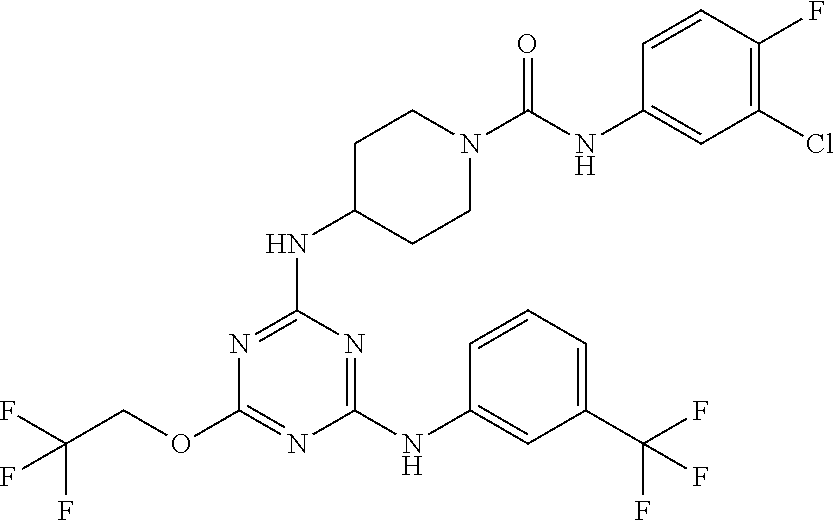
C1=CC=C(C(F)(F)F)C=C1NC1=NC(NC2CCN(C(NC3=CC(Cl)=C(F)C=C3)=O)CC2)=NC(OCC(F)(F)F)=N1
